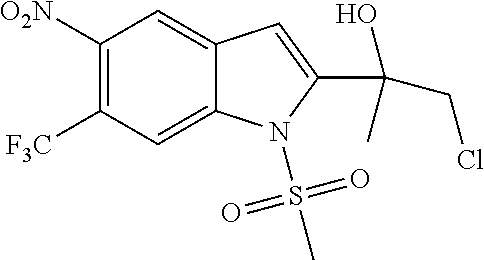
C1([O2N])=C([F3C])C=C2C(=C1)C=C(C(O)(C)CCl)N2S(=O)(=O)C
